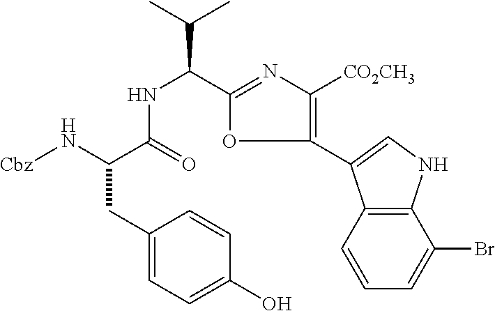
CC(C)C(C1=NC([CO2CH3])=C(C2=CNC3=C2C=CC=C3Br)O1)NC(=O)C(CC1=CC=C(O)C=C1)N[Cbz]
